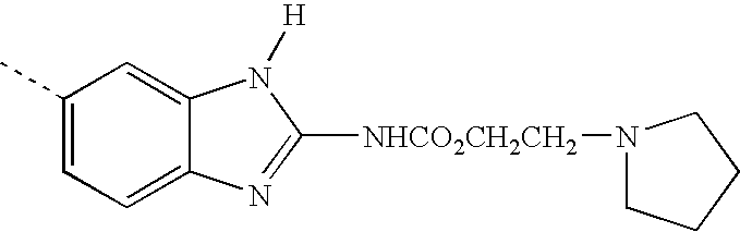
C1(C)=CC=C2C(=C1)N([H])C([NHCO2CH2CH2]N1CCCC1)=N2
